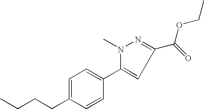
CCCCC1=CC=C(C2=CC(C(OCC)=O)=NN2C)C=C1
